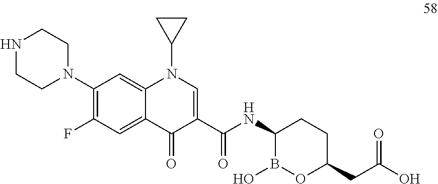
N1CCN(C2=C(F)C=C3C(=C2)N(C2CC2)C=C(C(NC2B(O)OC(CC(O)=O)CC2)=O)C3=O)CC1
